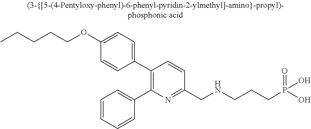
C(CCOC1=CC=C(C2=C(C3=CC=CC=C3)N=C(CNCCCP(O)(O)=O)C=C2)C=C1)CC
